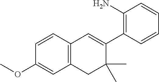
C1=CC2=C(C=C1OC)CC(C)(C)C(C1=C(N)C=CC=C1)=C2
